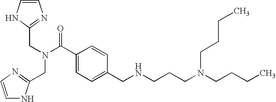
C1=CNC(CN(CC2=NC=CN2)C(C2=CC=C(CNCCCN(CCCC)CCCC)C=C2)=O)=N1
